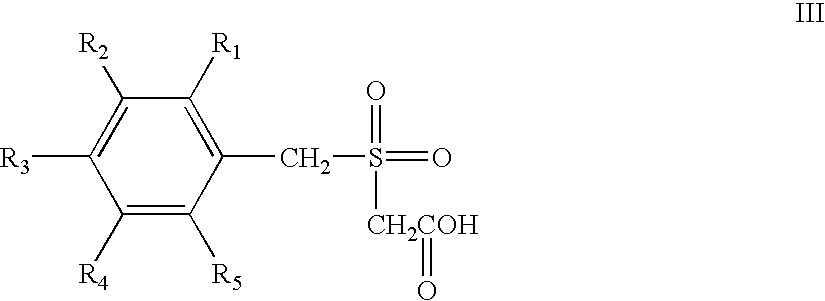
C1([R4])=C([R5])C(CS(=O)(=O)[CH2COH]=O)=C([R1])C([R2])=C1[R3]
